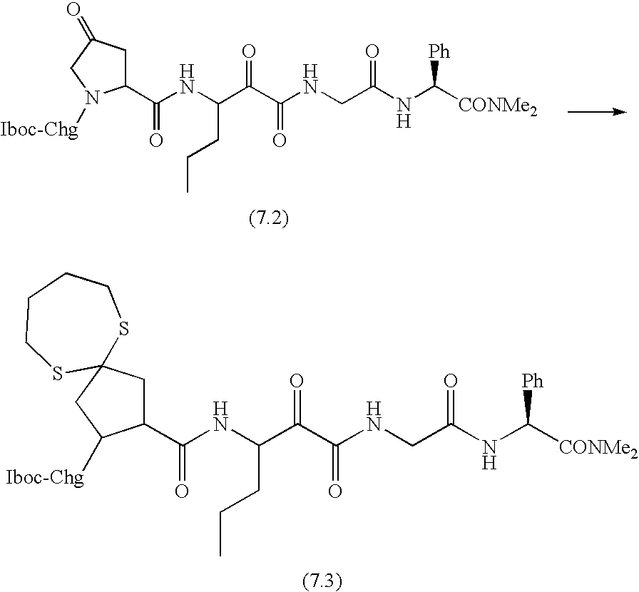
C1(C(NC(C(C(NCC(NC([Ph])[CONMe2])=O)=O)=O)CCC)=O)CC2(CC1[Iboc-Chg])SCCCCS2.C1(C(NC(C(C(NCC(NC([CONMe2])[Ph])=O)=O)=O)CCC)=O)CC(=O)CN1[Iboc-Chg]
